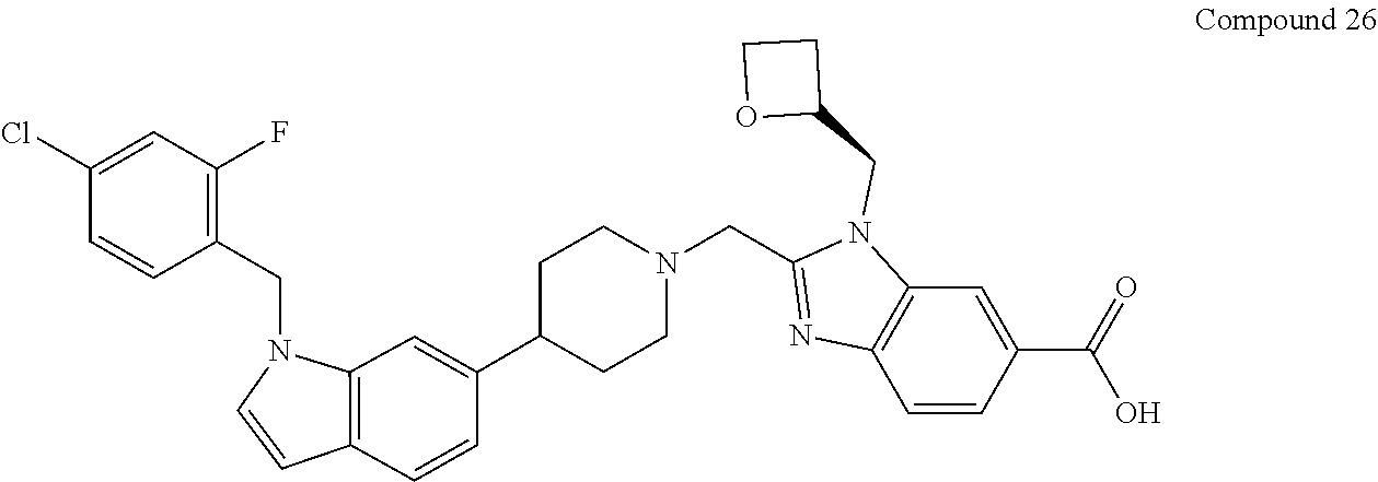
C1(Cl)=CC(F)=C(CN2C=CC3=C2C=C(C2CCN(CC4=NC5=C(N4CC4CCO4)C=C(C(=O)O)C=C5)CC2)C=C3)C=C1
